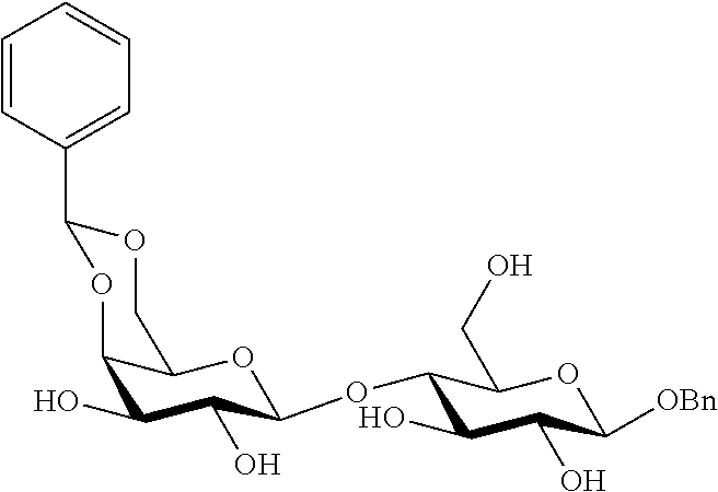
C1(O)C(O)C(OC2C(O)C(O)C([OBn])OC2CO)OC2C1OC(C1=CC=CC=C1)OC2
